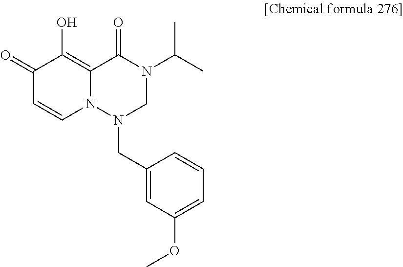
C(N1CN(C(C)C)C(=O)C2=C(O)C(=O)C=CN12)C1=CC(OC)=CC=C1
